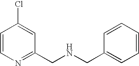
C1=CN=C(CNCC2=CC=CC=C2)C=C1Cl
